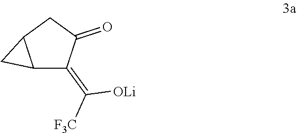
C12C(=C([F3C])[OLi])C(=O)CC1C2
